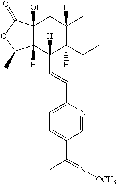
C12(O)C([H])(C(C=CC3=CC=C(C(C)=N[OCH3])C=N3)([H])C(CC)([H])C(C)([H])C1)C(C)OC2=O
